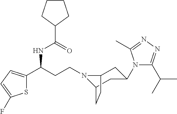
N1(CCC(C2=CC=C(F)S2)NC(C2CCCC2)=O)C2CC(N3C(C(C)C)=NN=C3C)CC1CC2
